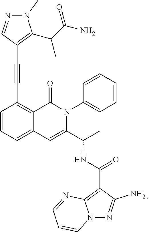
C1=CC=C2C(=C1C#CC1=C(C(C(N)=O)C)N(C)N=C1)C(=O)N(C1=CC=CC=C1)C(C(C)NC(=O)C1=C3N(N=C1N)C=CC=N3)=C2
